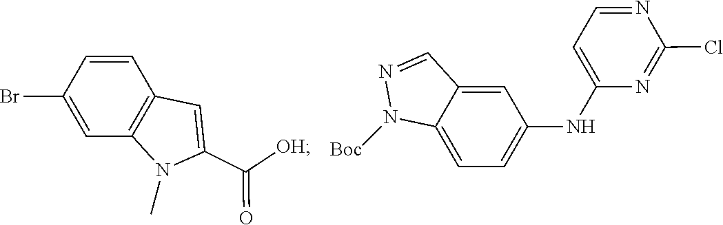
C12=C(C=CC(Br)=C1)C=C(C(=O)[OH])N2C.N1=CC2=CC(NC3=CC=NC(Cl)=N3)=CC=C2N1[Boc]
